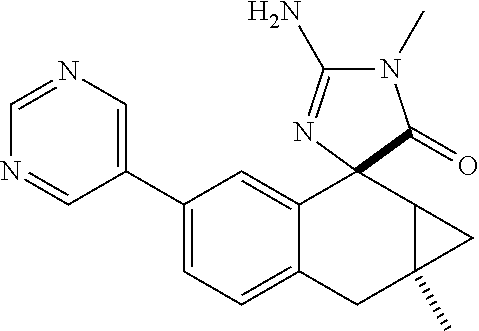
C1(C2=CC=C3C(=C2)C2(C4C(C)(C3)C4)C(=O)N(C)C(N)=N2)=CN=CN=C1
